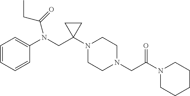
C1=CC=CC(N(CC2(N3CCN(CC(N4CCCCC4)=O)CC3)CC2)C(=O)CC)=C1
